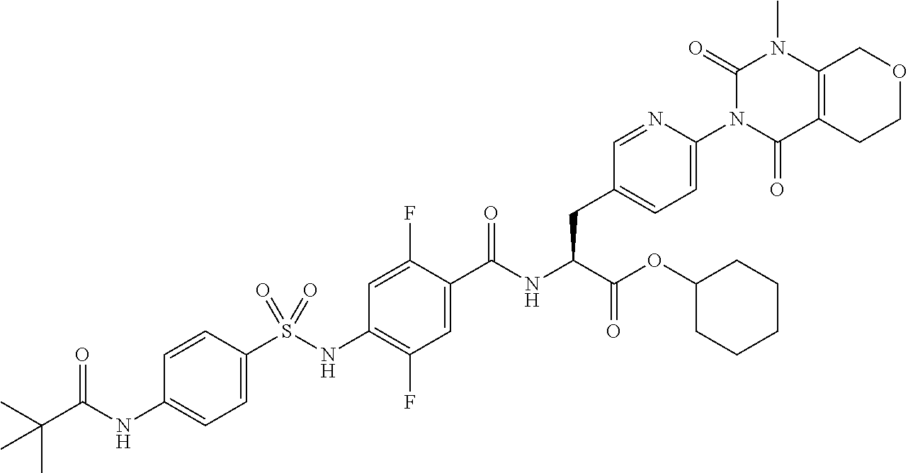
C1=C(S(NC2=C(F)C=C(C(NC(C(=O)OC3CCCCC3)CC3=CC=C(N4C(=O)C5=C(N(C)C4=O)COCC5)N=C3)=O)C(F)=C2)(=O)=O)C=CC(NC(C(C)(C)C)=O)=C1
